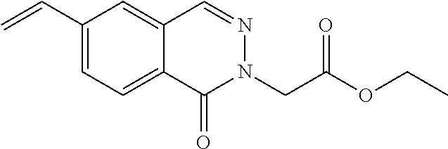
C=CC1=CC=C2C(=C1)C=NN(CC(OCC)=O)C2=O
